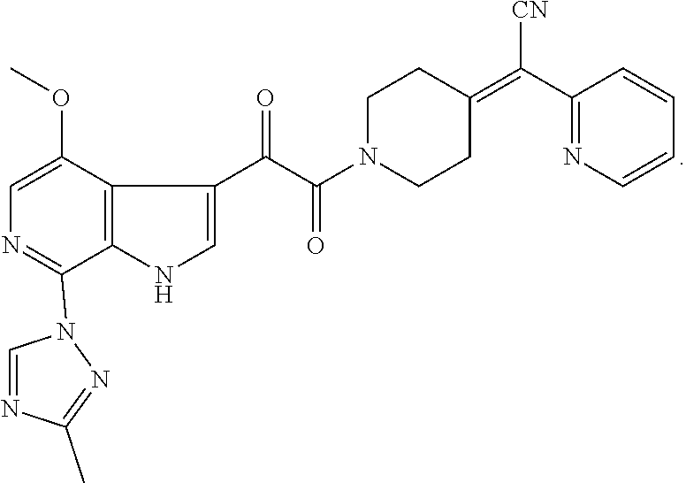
C1=C(OC)C2=C(C(N3C=NC(C)=N3)=N1)NC=C2C(C(N1CCC(=C(C2=NC=CC=C2)[CN])CC1)=O)=O
